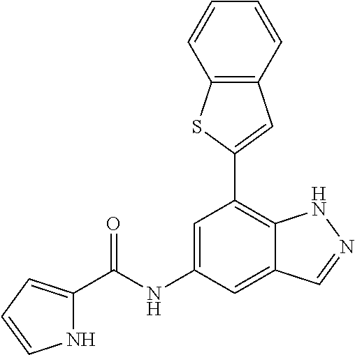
C12=C(C=CC=C1)C=C(C1=C3C(=CC(NC(=O)C4=CC=CN4)=C1)C=NN3)S2
